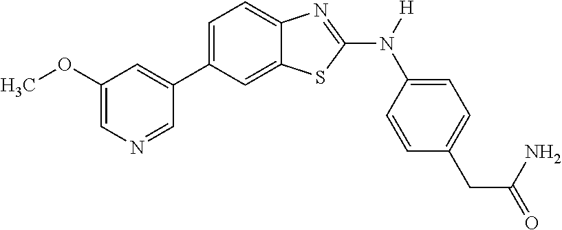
C1(OC)=CN=CC(C2=CC=C3C(=C2)SC(N([H])C2=CC=C(CC(=O)N)C=C2)=N3)=C1
